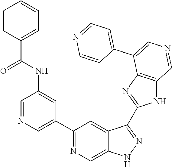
C1(C2=CN=CC(NC(C3=CC=CC=C3)=O)=C2)=NC=C2C(=C1)C(C1=NC3=C(N1)C=NC=C3C1=CC=NC=C1)=NN2
